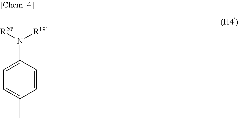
C1(N([R20])[R19])=CC=C(C)C=C1
